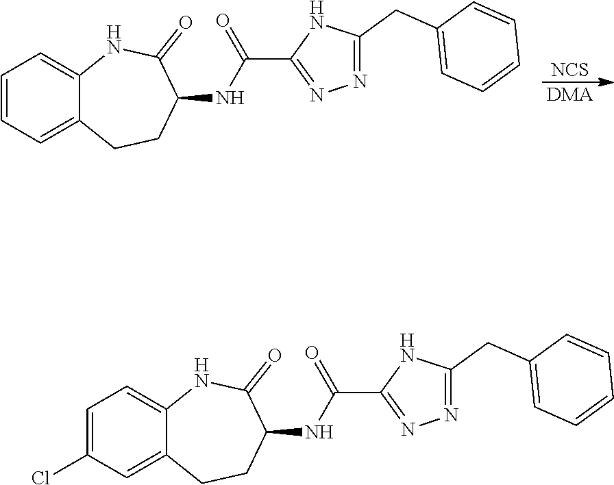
[NCS].[DMA].C1=CC=C2C(=C1)NC(=O)C(NC(=O)C1=NN=C(CC3=CC=CC=C3)N1)CC2.C1=C(Cl)C=C2C(=C1)NC(=O)C(NC(=O)C1=NN=C(CC3=CC=CC=C3)N1)CC2
